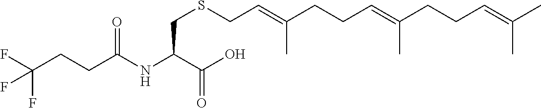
FC(CCC(NC(C(O)=O)CSCC=C(CCC=C(CCC=C(C)C)C)C)=O)(F)F
